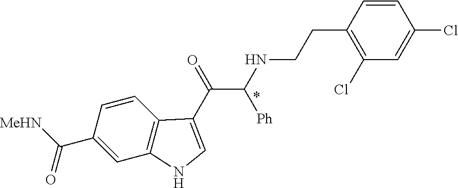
C1(C([MeHN])=O)=CC2=C(C=C1)C(C(=O)C(NCCC1=C(Cl)C=C(Cl)C=C1)[Ph])=CN2
